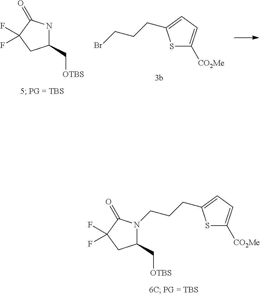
C1(C[OTBS])NC(=O)C(F)(F)C1.S1C([CO2Me])=CC=C1CCCBr.C1(C[OTBS])CC(F)(F)C(=O)N1CCCC1=CC=C([CO2Me])S1
